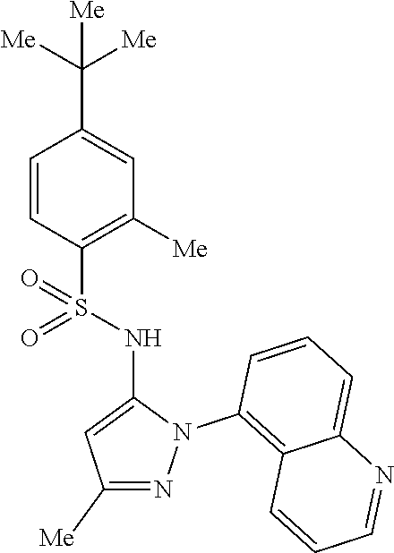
C1=CC(S(NC2=CC([Me])=NN2C2=C3C(=CC=C2)N=CC=C3)(=O)=O)=C([Me])C=C1C([Me])([Me])[Me]
